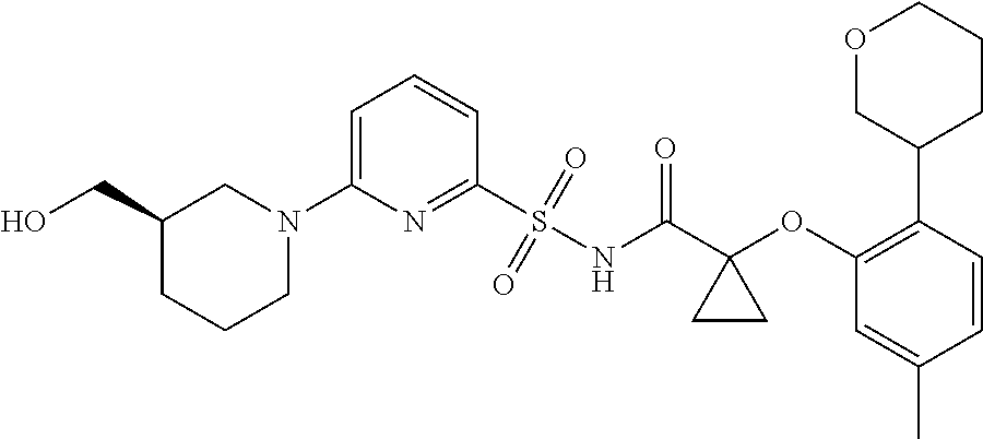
N1(C2=CC=CC(S(=O)(=O)NC(C3(OC4=C(C5CCCOC5)C=CC(C)=C4)CC3)=O)=N2)CC(CO)CCC1
